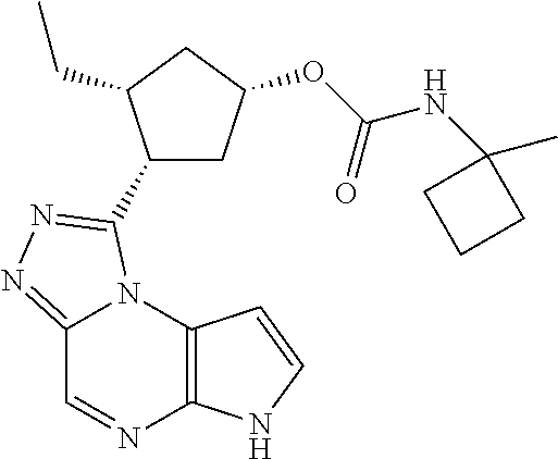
C12=NN=C(C3CC(OC(NC4(C)CCC4)=O)CC3CC)N1C1=C(N=C2)NC=C1
